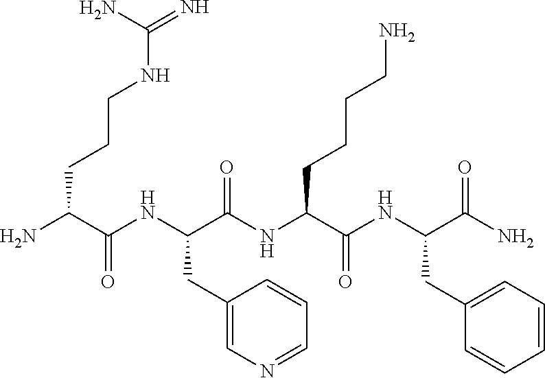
NC(C(NC(C(NC(C(NC(C(N)=O)CC1=CC=CC=C1)=O)CCCCN)=O)CC1=CN=CC=C1)=O)CCCNC(=N)N
